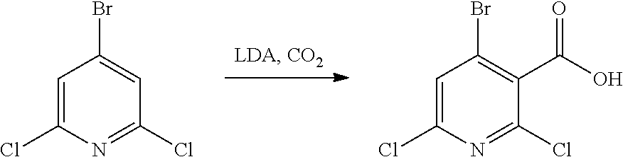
C1=C(Cl)N=C(Cl)C=C1Br.C1=C(Cl)N=C(Cl)C(C(O)=O)=C1Br
